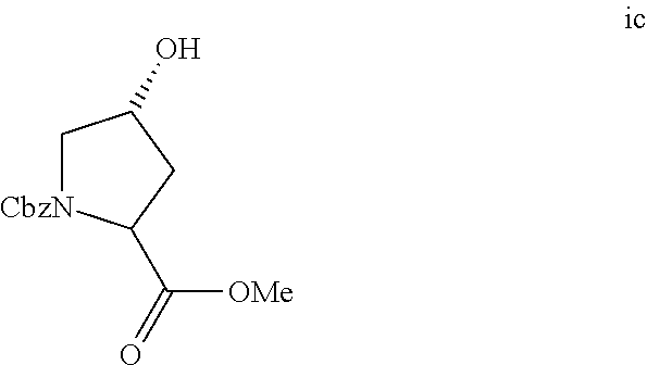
C1[CbzN]C(C(=O)[OMe])CC1O
